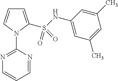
C1=C(S(NC2=CC(C)=CC(C)=C2)(=O)=O)N(C2=NC=CC=N2)C=C1
